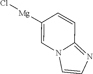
C1=CN2C=C([Mg]Cl)C=CC2=N1
